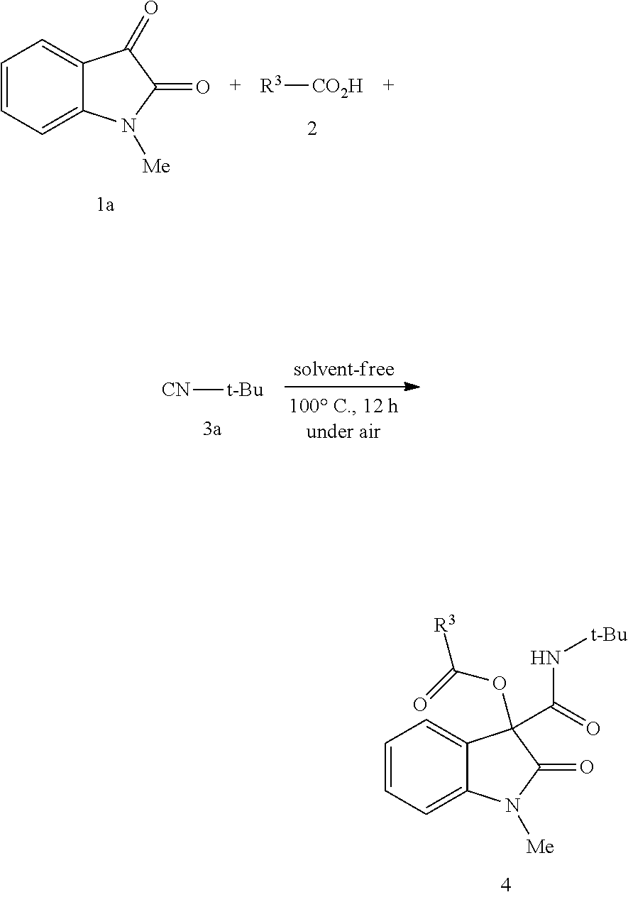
C1=CC=C2C(=C1)C(=O)C(=O)N2[Me].[R3][CO2H].[CN][t-Bu].C1=CC=C2C(=C1)C(OC([R3])=O)(C(=O)N[t-Bu])C(=O)N2[Me]
